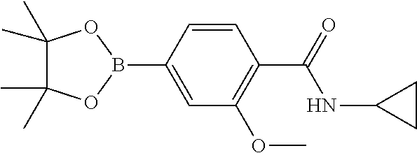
C1(C)(C)C(C)(C)OB(C2=CC(OC)=C(C(=O)NC3CC3)C=C2)O1
